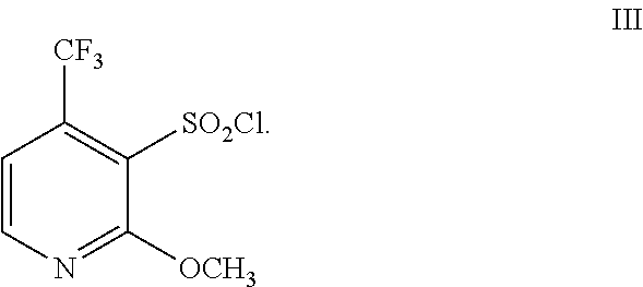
C1=CN=C([OCH3])C([SO2Cl])=C1[CF3]
